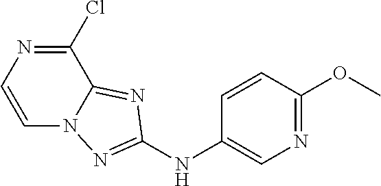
N(C1=CN=C(OC)C=C1)C1=NN2C=CN=C(Cl)C2=N1
